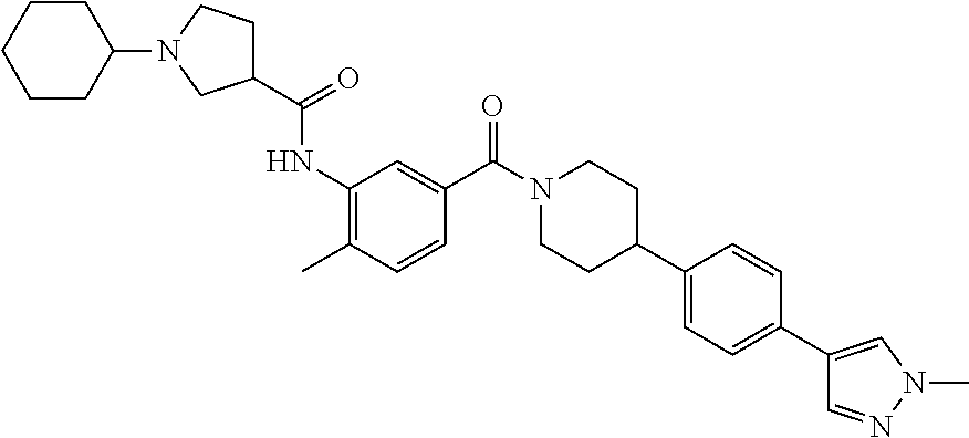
C1(NC(=O)C2CCN(C3CCCCC3)C2)=C(C)C=CC(C(N2CCC(C3=CC=C(C4=CN(C)N=C4)C=C3)CC2)=O)=C1
